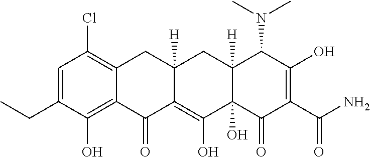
C1=C(CC)C(O)=C2C(=C1Cl)CC1([H])C(=C(O)C3(O)C([H])(C1)C(N(C)C)C(O)=C(C(N)=O)C3=O)C2=O
